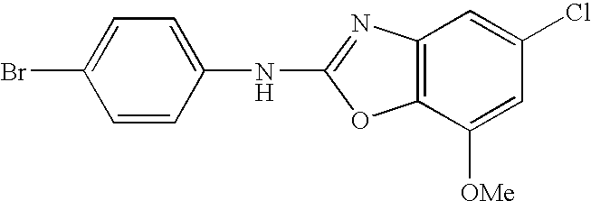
C1=CC(NC2=NC3=C(O2)C([OMe])=CC(Cl)=C3)=CC=C1Br
